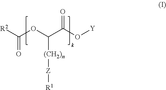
[R2]C(OC(C(O[Y])=O)[(CH2)n][Z][R1])=O
